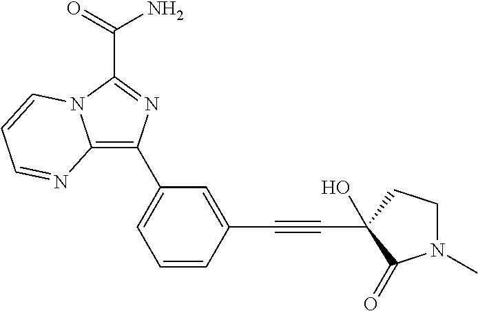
C12=C(C3=CC=CC(C#CC4(O)C(=O)N(C)CC4)=C3)N=C(C(=O)N)N1C=CC=N2
